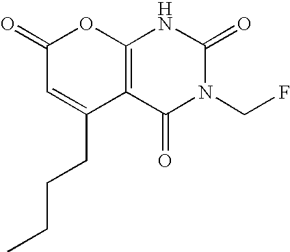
C12=C(C(=O)N(CF)C(=O)N1)C(CCCC)=CC(=O)O2
